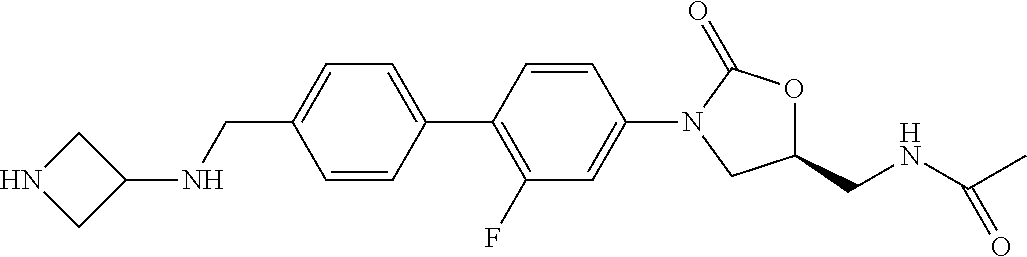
C1=CC(CNC2CNC2)=CC=C1C1=C(F)C=C(N2CC(CNC(C)=O)OC2=O)C=C1
